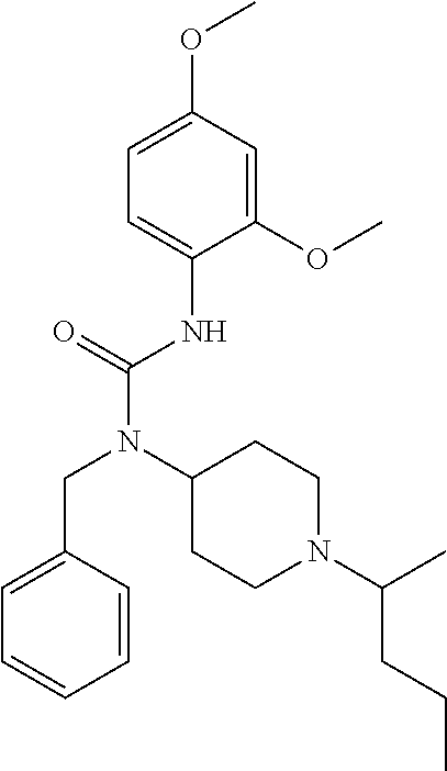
C1=C(OC)C=C(OC)C(NC(N(C2CCN(C(C)CCC)CC2)CC2=CC=CC=C2)=O)=C1
